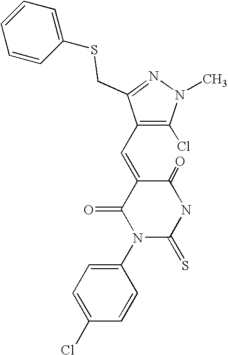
C1(C=C2C(=O)N(C3=CC=C(Cl)C=C3)C(=S)NC2=O)=C(Cl)N(C)N=C1CSC1=CC=CC=C1
